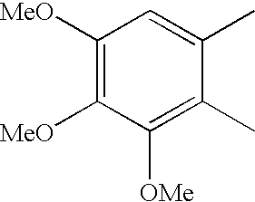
C1([MeO])=C([MeO])C([OMe])=C(C)C(C)=C1
